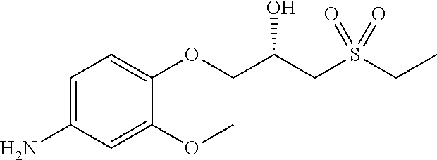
C1=C(N)C=C(OC)C(OCC(O)CS(CC)(=O)=O)=C1
